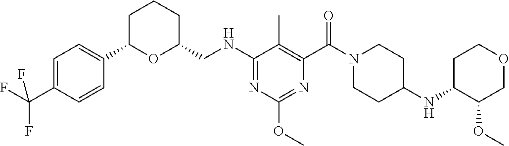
C1C(C2=CC=C(C(F)(F)F)C=C2)OC(CNC2=NC(OC)=NC(C(N3CCC(NC4C(OC)COCC4)CC3)=O)=C2C)CC1
